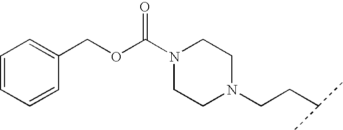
C1=CC=CC(COC(N2CCN(CCC(C)C)CC2)=O)=C1
